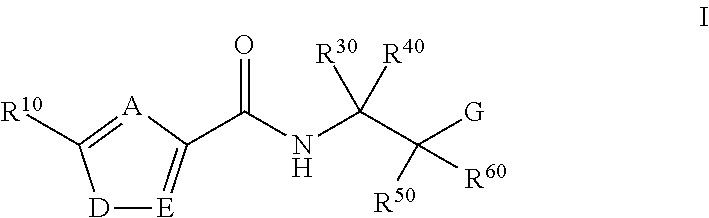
[D]1[E]=C(C(NC(C([G])([R60])[R50])([R30])[R40])=O)[A]=C1[R10]
